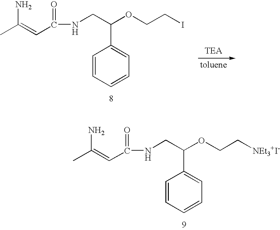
N(CC(OCC[NEt3+I-])C1=CC=CC=C1)C(=O)C=C(C)N.N(CC(OCCI)C1=CC=CC=C1)C(=O)C=C(C)N
